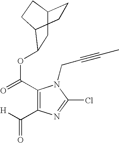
C1(C(=O)OC2CC3CCC2CC3)=C(C([H])=O)N=C(Cl)N1CC#CC
